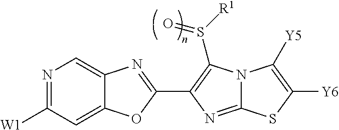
C12=CC([W1])=NC=C1N=C(C1=C(S([R1])=O)N3C(=N1)SC([Y6])=C3[Y5])O2
